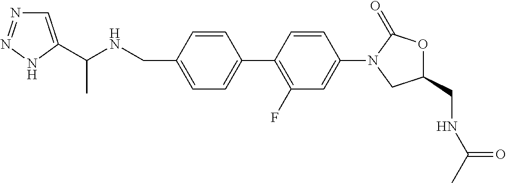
C(NCC1=CC=C(C2=C(F)C=C(N3CC(CNC(C)=O)OC3=O)C=C2)C=C1)(C1=CN=NN1)C
